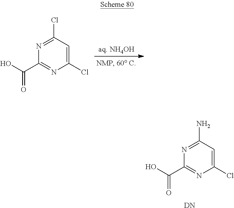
N1=C(Cl)C=C(Cl)N=C1C(O)=O.N1=C(N)C=C(Cl)N=C1C(O)=O.[DN]
